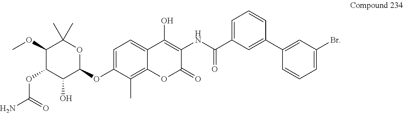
C1(OC)C(OC(N)=O)C(O)C(OC2=CC=C3C(=C2C)OC(=O)C(NC(=O)C2=CC=CC(C4=CC(Br)=CC=C4)=C2)=C3O)OC1(C)C
